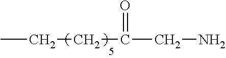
CCCC(=O)CN
